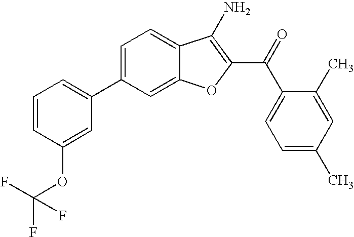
C1=CC(OC(F)(F)F)=CC(C2=CC=C3C(=C2)OC(C(C2=CC=C(C)C=C2C)=O)=C3N)=C1
